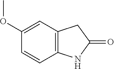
C1=CC2=C(C=C1OC)CC(=O)N2
